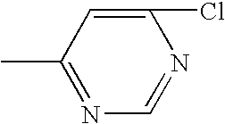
CC1=NC=NC(Cl)=C1
